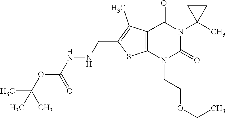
C12=C(N(CCOCC)C(=O)N(C3(C)CC3)C1=O)SC(CNNC(OC(C)(C)C)=O)=C2C
